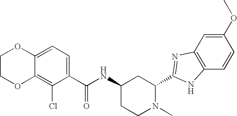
C1(C(NC2CCN(C)C(C3=NC4=C(C=CC(OC)=C4)N3)C2)=O)=CC=C2C(=C1Cl)OCCO2
